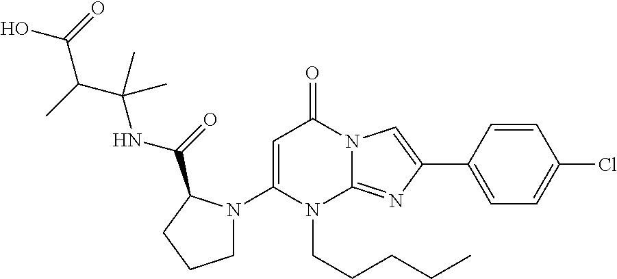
C1=C(N2CCCC2C(=O)NC(C(C)C(O)=O)(C)C)N(CCCCC)C2=NC(C3=CC=C(Cl)C=C3)=CN2C1=O
